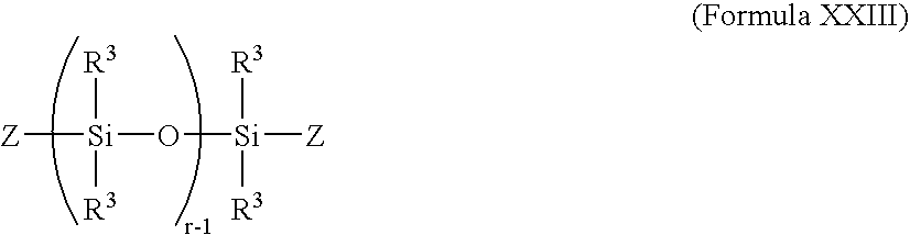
[Z][Si](O[Si]([Z])([R3])[R3])([R3])[R3]
